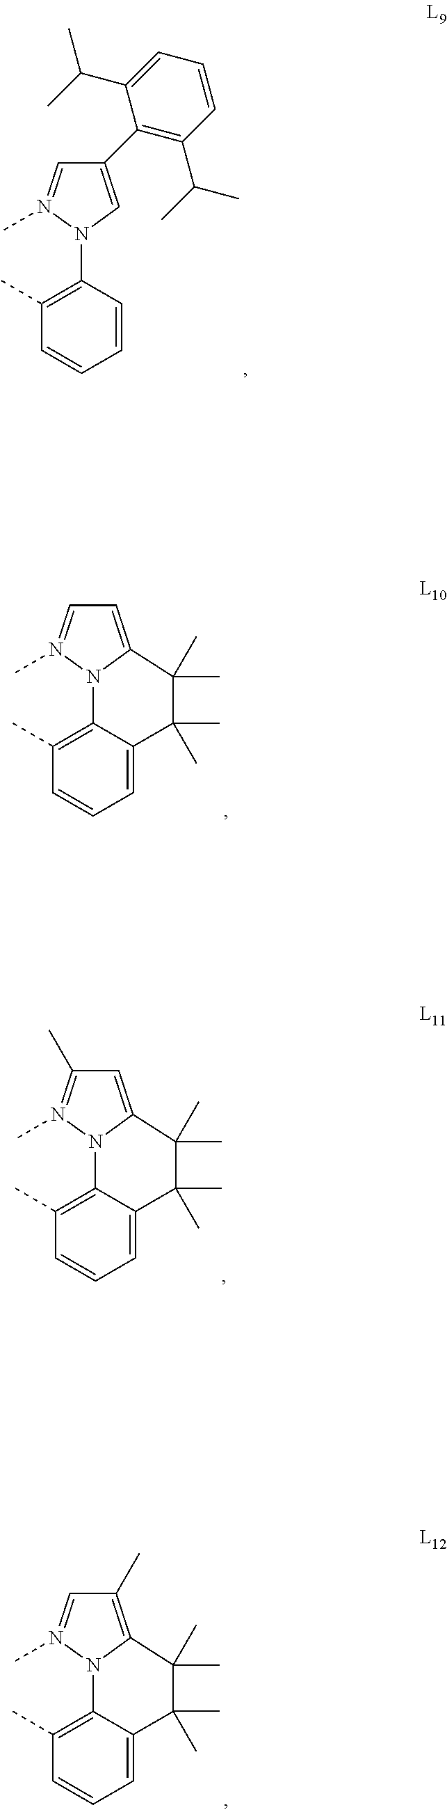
C1(C)=C(N2C=C(C3=C(C(C)C)C=CC=C3C(C)C)C=N2C)C=CC=C1.C1(C)=C2C(=CC=C1)C(C)(C)C(C)(C)C1=CC=N(C)N21.C1(C)=C2C(=CC=C1)C(C)(C)C(C)(C)C1=CC(C)=N(C)N21.C1(C)=C2C(=CC=C1)C(C)(C)C(C)(C)C1=C(C)C=N(C)N21
